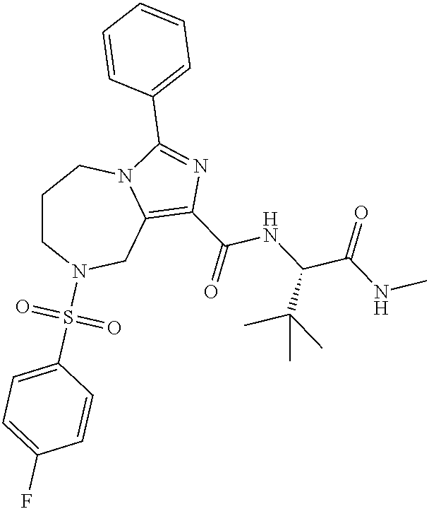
C1CN(S(C2=CC=C(F)C=C2)(=O)=O)CC2=C(C(NC(C(=O)NC)C(C)(C)C)=O)N=C(C3=CC=CC=C3)N2C1
